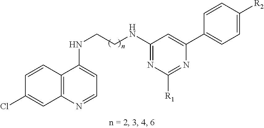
C1=CC2=C(C=C1Cl)N=CC=C2NCCNC1=NC([R1])=NC(C2=CC=C([R2])C=C2)=C1
